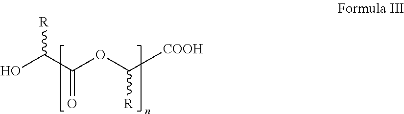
OC(C(OC([COOH])[R])=O)[R]
